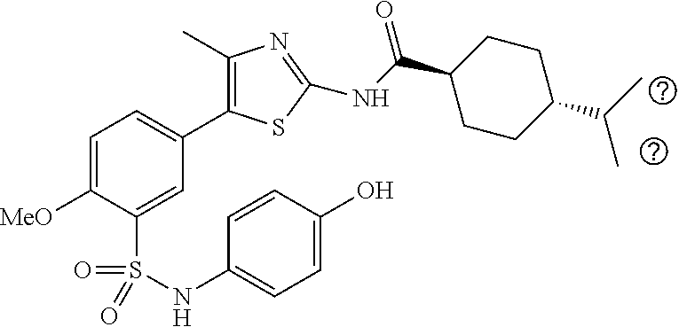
C1=C([MeO])C(S(NC2=CC=C(O)C=C2)(=O)=O)=CC(C2=C(C)N=C(NC(=O)C3CCC(C(C)C)CC3)S2)=C1
